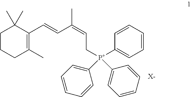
[X-].C1CCC(C)=C(C=CC(=CC[P+](C2=CC=CC=C2)(C2=CC=CC=C2)C2=CC=CC=C2)C)C1(C)C
